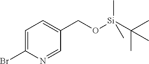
C1=C(Br)N=CC(CO[Si](C(C)(C)C)(C)C)=C1
